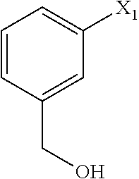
C1=CC(CO)=CC([X1])=C1
